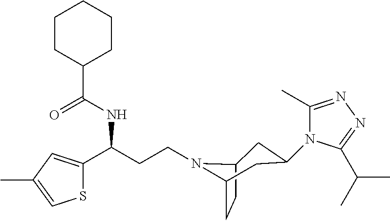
C(CCN1C2CC(N3C(C)=NN=C3C(C)C)CC1CC2)(C1=CC(C)=CS1)NC(=O)C1CCCCC1
